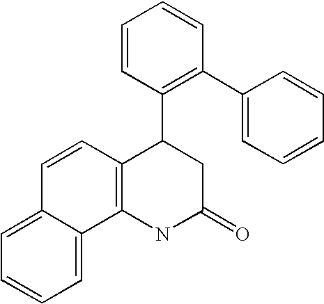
C12=C(NC(=O)CC1C1=C(C3=CC=CC=C3)C=CC=C1)C1=CC=CC=C1C=C2
